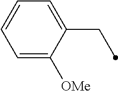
C1=CC=C([OMe])C(CC)=C1
